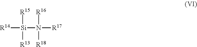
[R14][Si]([R15])([R13])N([R16])([R18])[R17]
